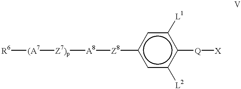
c1c([L2])c([Q][X])c([L1])cc1[Z8][A8][Z7)p][(A7][R6]
